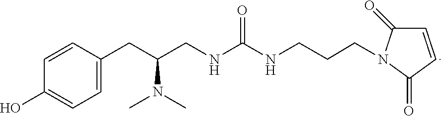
C1=C(CC(N(C)C)CNC(=O)NCCCN2C(=O)C=CC2=O)C=CC(O)=C1
